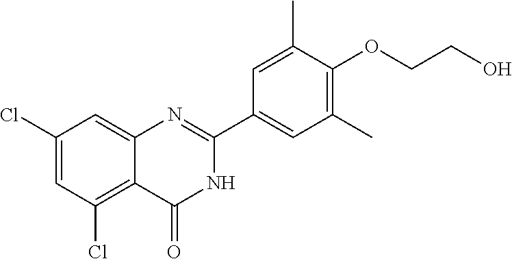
C1(Cl)=CC(Cl)=C2C(=C1)N=C(C1=CC(C)=C(OCCO)C(C)=C1)NC2=O
